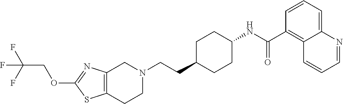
C1(OCC(F)(F)F)=NC2=C(S1)CCN(CCC1CCC(NC(C3=C4C(=CC=C3)N=CC=C4)=O)CC1)C2
